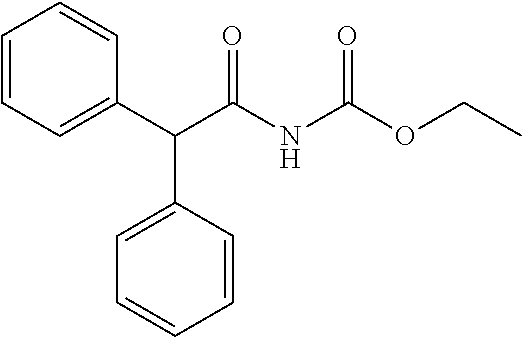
C1=CC=C(C(C2=CC=CC=C2)C(NC(OCC)=O)=O)C=C1
